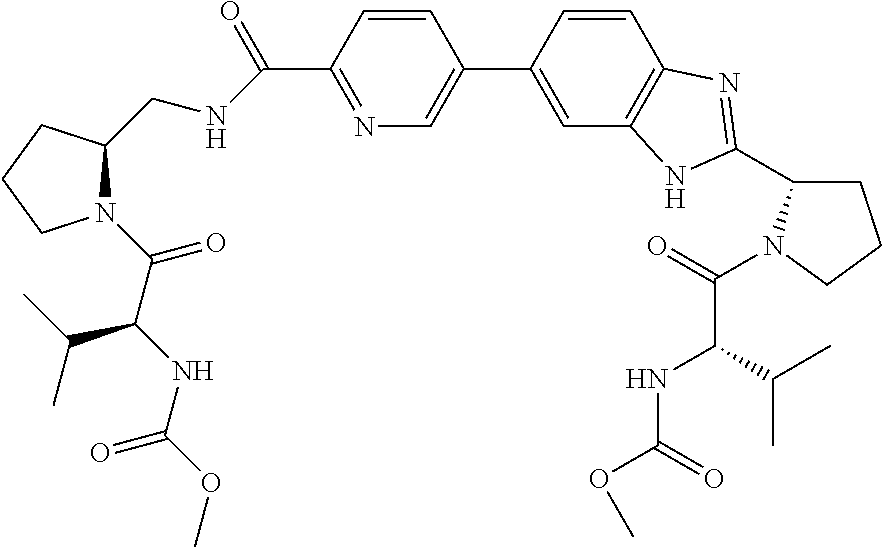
C1=CC(C(NCC2N(C(C(NC(OC)=O)C(C)C)=O)CCC2)=O)=NC=C1C1=CC2=C(C=C1)N=C(C1CCCN1C(C(NC(=O)OC)C(C)C)=O)N2
